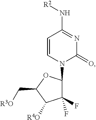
N1(C2C(F)(F)C([R4O])C(C[R3O])O2)C(=O)N=C(N[R2])C=C1
